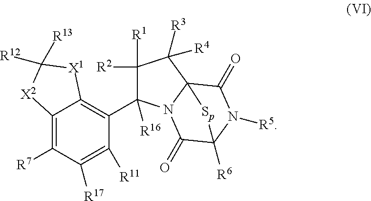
C1([R1])([R2])C(C2=C3C(=C([R7])C([R17])=C2[R11])[X2]C([R13])([R12])[X1]3)([R16])N2C3(C1([R3])[R4])C(=O)N([R5])C([R6])(C2=O)[Sp]3
